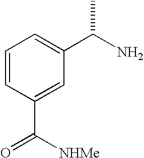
C1=CC(C([NHMe])=O)=CC(C(N)C)=C1
